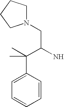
N1(CC(N)C(C2=CC=CC=C2)(C)C)CCCC1
